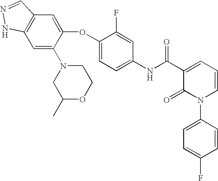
C1=C(N2CC(C)OCC2)C(OC2=CC=C(NC(C3=CC=CN(C4=CC=C(F)C=C4)C3=O)=O)C=C2F)=CC2=C1NN=C2
